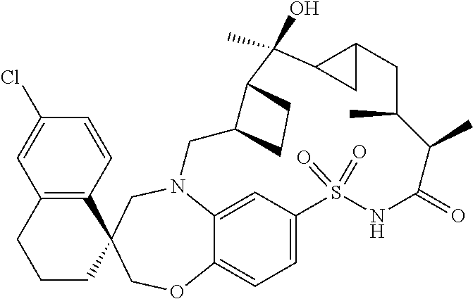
N12C3=CC(=CC=C3OCC3(C4=C(C=C(Cl)C=C4)CCC3)C1)S(=O)(=O)NC(=O)C(C)C(C)CC1C(C(O)(C)C3C(C2)CC3)C1
